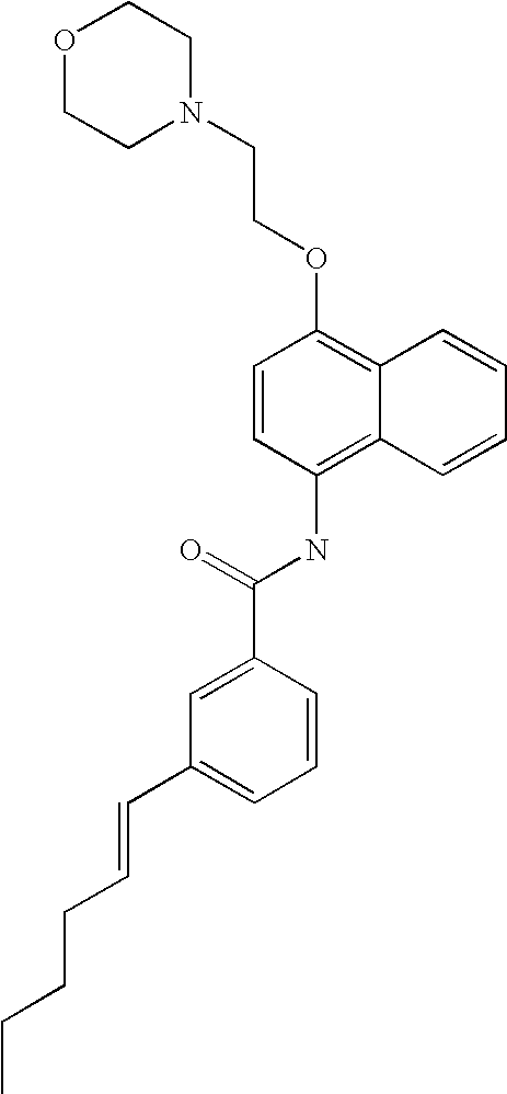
O1CCN(CCOC2=C3C(=C(NC(C4=CC(C=CCCCC)=CC=C4)=O)C=C2)C=CC=C3)CC1
